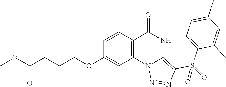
C1(OCCCC(OC)=O)=CC2=C(C=C1)C(=O)NC1=C(S(C3=CC=C(C)C=C3C)(=O)=O)N=NN21
